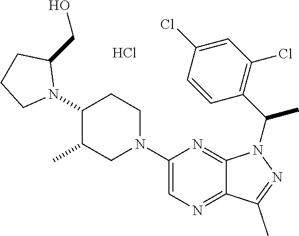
C1(N2CCC(N3C(CO)CCC3)C(C)C2)=CN=C2C(=N1)N(C(C1=C(Cl)C=C(Cl)C=C1)C)N=C2C.Cl
